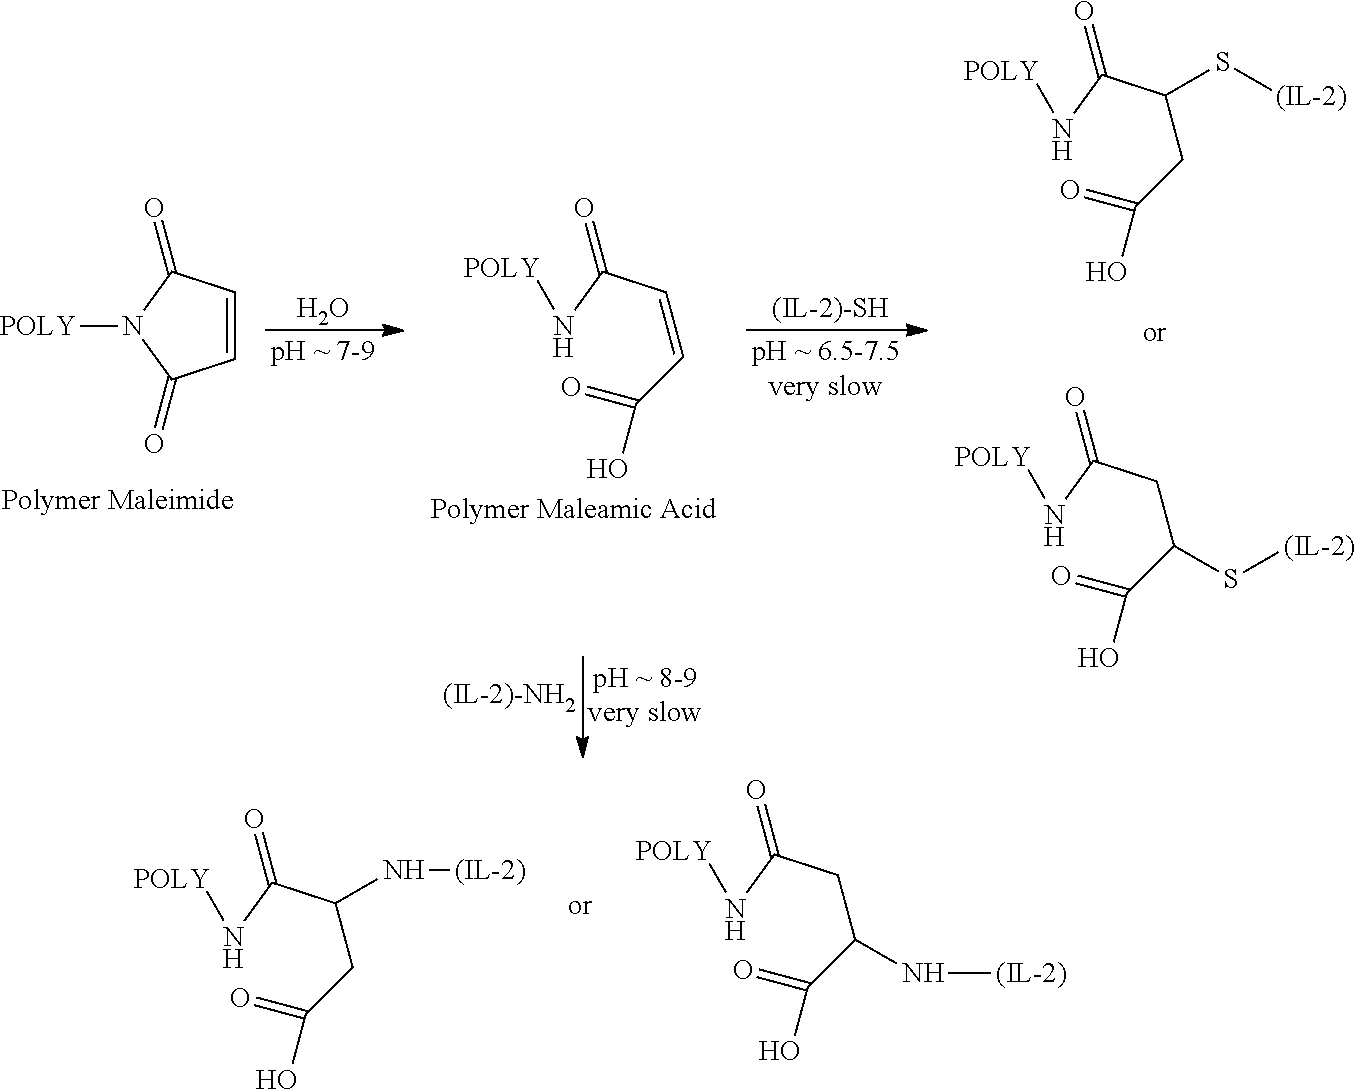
C1=CC(=O)N([POLY])C1=O.O.C(C(N[POLY])=O)=CC(=O)O.[(IL-2)-SH].C(C(N[POLY])=O)(CC(=O)O)S[(IL-2)].C(C(N[POLY])=O)C(C(=O)O)S[(IL-2)].C(C(N[POLY])=O)(CC(=O)O)N[(IL-2)].C(C(N[POLY])=O)C(C(=O)O)N[(IL-2)]
